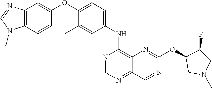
C12=C(C=CC(OC3=CC=C(NC4=C5C(=NC=N4)C=NC(OC4CN(C)CC4F)=N5)C=C3C)=C1)N(C)C=N2
